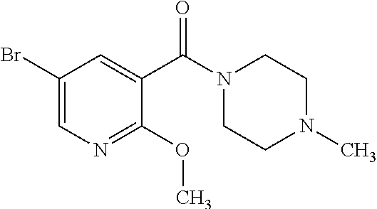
C1(Br)=CN=C(OC)C(C(N2CCN(C)CC2)=O)=C1
